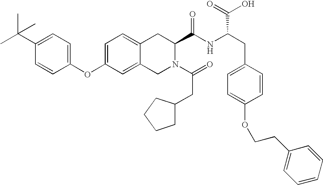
C12=CC=C(OC3=CC=C(C(C)(C)C)C=C3)C=C1CN(C(=O)CC1CCCC1)C(C(NC(C(O)=O)CC1=CC=C(OCCC3=CC=CC=C3)C=C1)=O)C2
